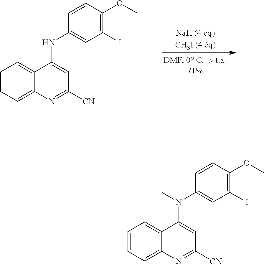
C1=CC=C2C(=C1)C(NC1=CC(I)=C(OC)C=C1)=CC([CN])=N2.C1=CC=C2C(=C1)C(N(C1=CC(I)=C(OC)C=C1)C)=CC([CN])=N2
